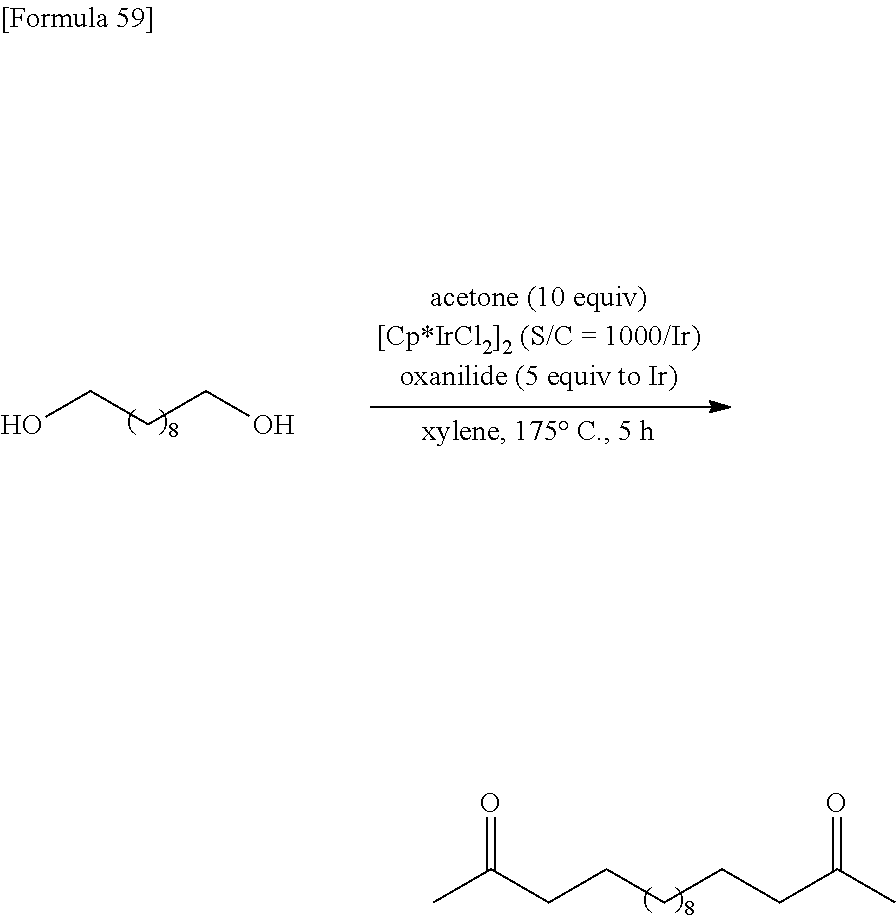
C(CCCCC(C)=O)C(C)=O.OCCCO
